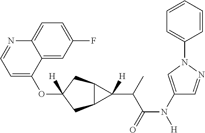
O(C1([H])CC2C(C1)C2(C(C(N([H])C1=CN(C2=CC=CC=C2)N=C1)=O)C)[H])C1=CC=NC2=CC=C(F)C=C12
